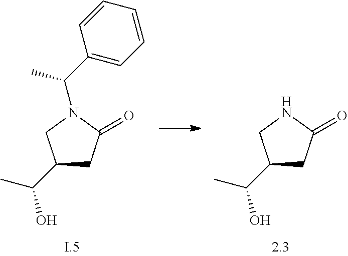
C1(C(C)O)CC(=O)N(C(C)C2=CC=CC=C2)C1.C1(C(C)O)CC(=O)NC1
